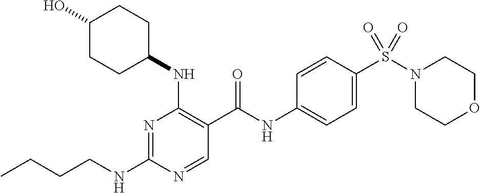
CCCCNC1=NC(NC2CCC(O)CC2)=C(C(NC2=CC=C(S(N3CCOCC3)(=O)=O)C=C2)=O)C=N1
